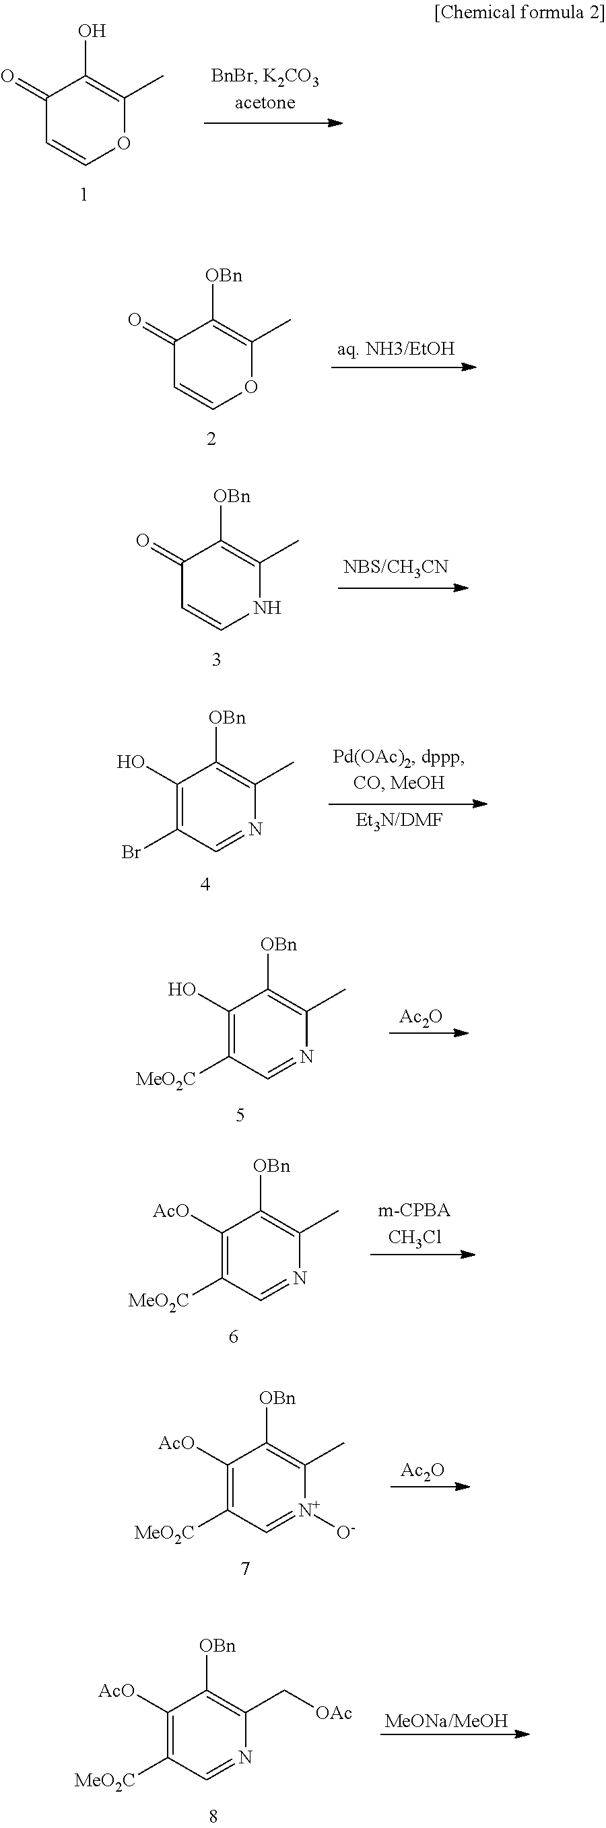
C1(=O)C=COC(C)=C1O.C1(=O)C=COC(C)=C1[OBn].C1(=O)C=CNC(C)=C1[OBn].C1(O)=C(Br)C=NC(C)=C1[OBn].C1(O)=C([MeO2C])C=NC(C)=C1[OBn].[Ac2O].C1([AcO])=C([MeO2C])C=NC(C)=C1[OBn].[m-CPBACH3Cl].C1([AcO])=C([MeO2C])C=[N+]([O-])C(C)=C1[OBn].[Ac2O].C1([AcO])=C([MeO2C])C=NC(C[OAc])=C1[OBn].[MeONa/MeOH]
